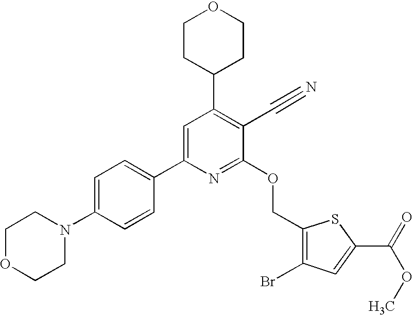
C1OCCN(C2=CC=C(C3=CC(C4CCOCC4)=C(C#N)C(OCC4=C(Br)C=C(C(=O)OC)S4)=N3)C=C2)C1
